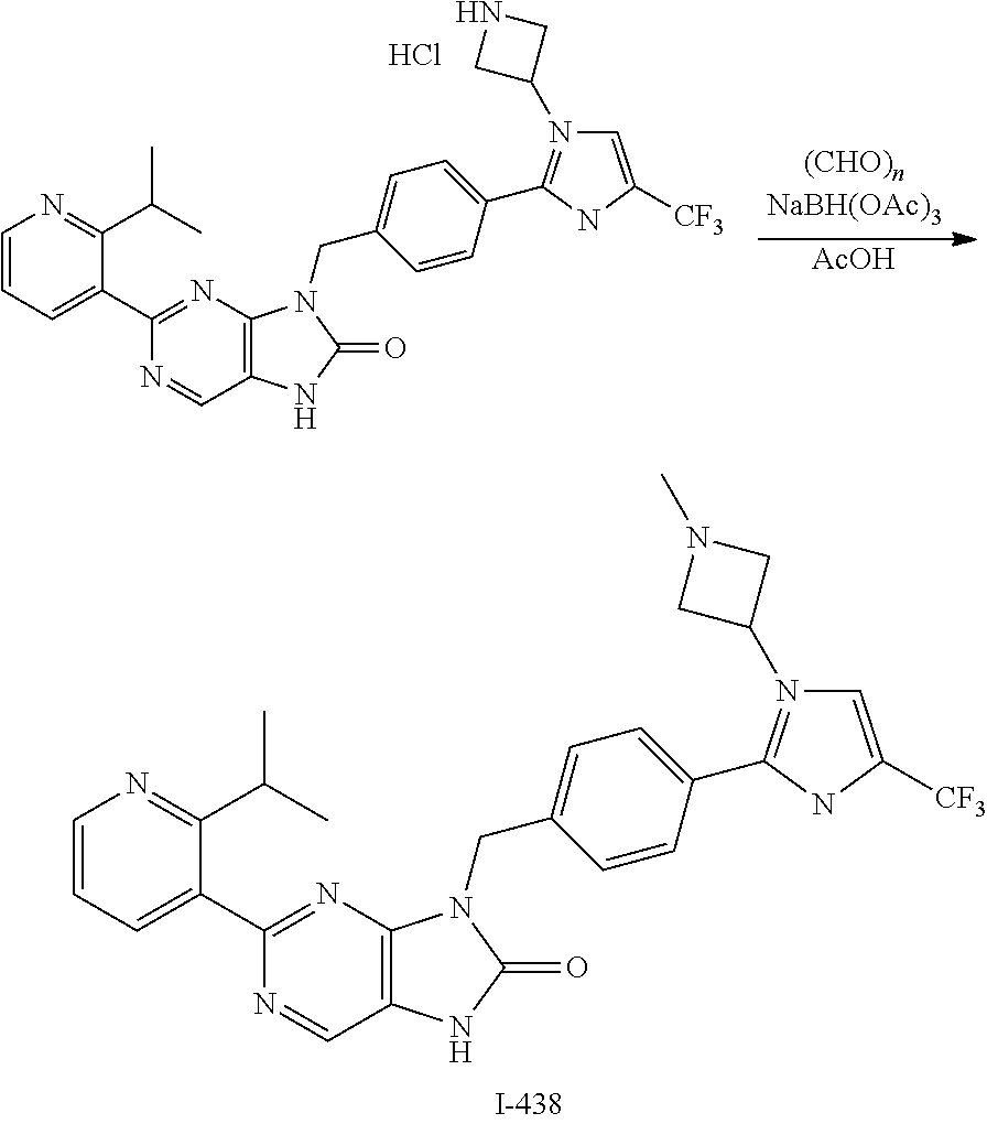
N1=C(C2=CC=CN=C2C(C)C)N=CC2=C1N(CC1=CC=C(C3=N(C4CN(C)C4)C=C([CF3])N3)C=C1)C(=O)N2.[AcOH].N1=C(C2=CC=CN=C2C(C)C)N=CC2=C1N(CC1=CC=C(C3=N(C4CNC4)C=C([CF3])N3)C=C1)C(=O)N2.Cl
